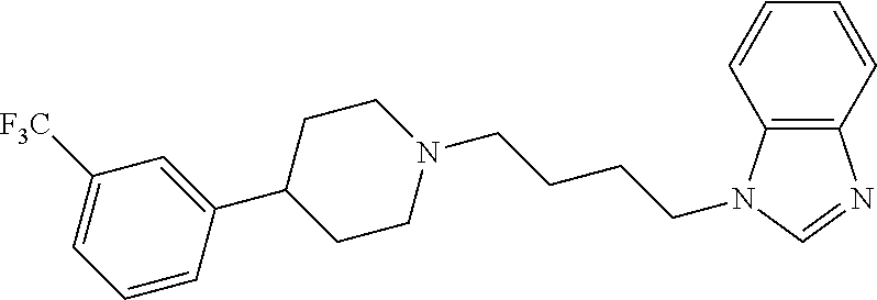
C12=C(N(CCCCN3CCC(C4=CC([F3C])=CC=C4)CC3)C=N1)C=CC=C2
